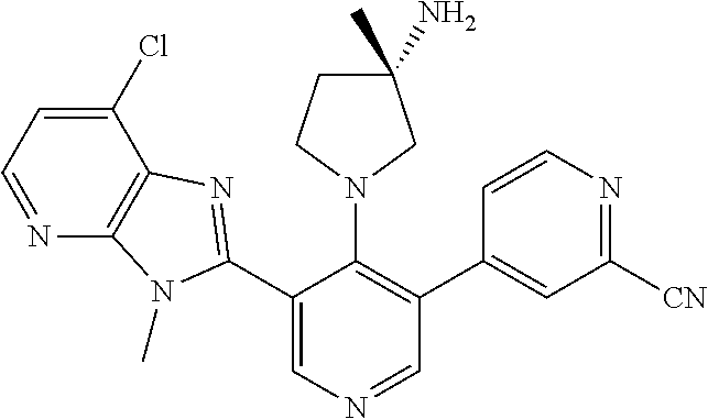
C1(C2=NC3=C(N2C)N=CC=C3Cl)=CN=CC(C2=CC([CN])=NC=C2)=C1N1CC(C)(N)CC1
